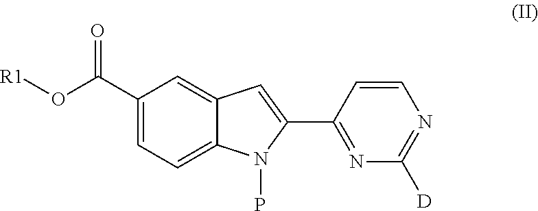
C1(C(=O)O[R1])=CC=C2C(=C1)C=C(C1=NC([D])=NC=C1)N2P
